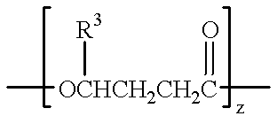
C[OCHCH2CH2C](=O)([R3])C
